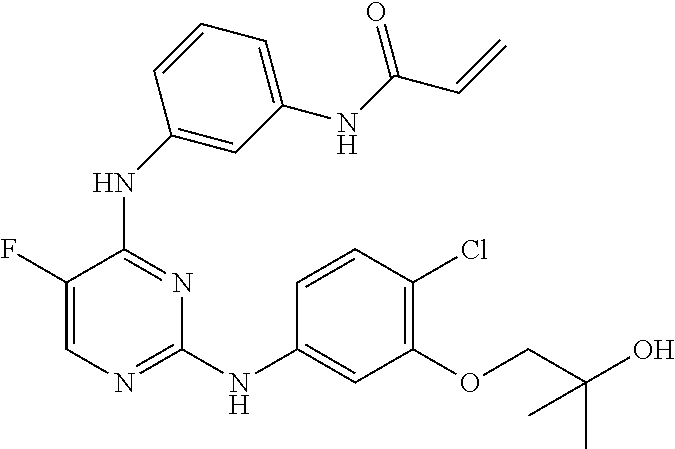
N(C1=NC=C(F)C(NC2=CC(NC(C=C)=O)=CC=C2)=N1)C1=CC(OCC(O)(C)C)=C(Cl)C=C1
